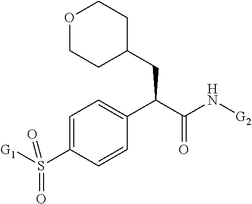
O1CCC(CC(C(N[G2])=O)C2=CC=C(S([G1])(=O)=O)C=C2)CC1
